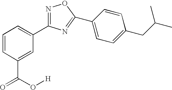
C1=CC(C(=O)O[H])=CC(C2=NOC(C3=CC=C(CC(C)C)C=C3)=N2)=C1
